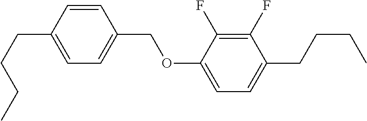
C1=CC(CCCC)=CC=C1COC1=CC=C(CCCC)C(F)=C1F
